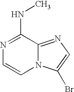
N1=C(NC)C2=NC=C(Br)N2C=C1
